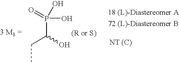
P(C(O)CC)(O)(O)=O
